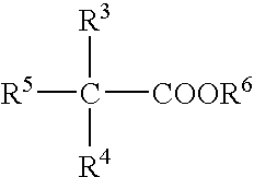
[R5]C([COOR6])([R3])[R4]
